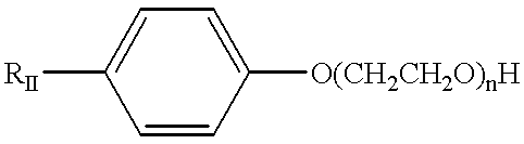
[RII]C1=CC=C([O(CH2CH2O)nH])C=C1
